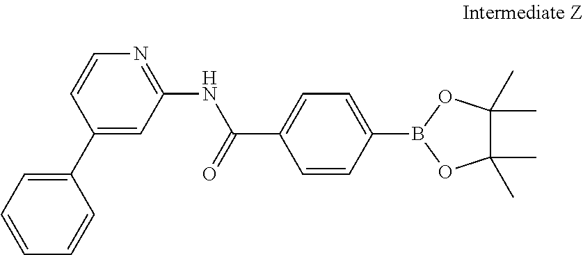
C1(NC(C2=CC=C(B3OC(C)(C)C(C)(C)O3)C=C2)=O)=NC=CC(C2=CC=CC=C2)=C1
